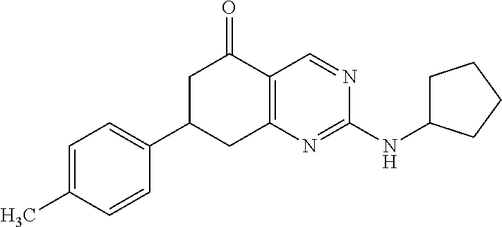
C1=C(C)C=CC(C2CC3=C(C(=O)C2)C=NC(NC2CCCC2)=N3)=C1
